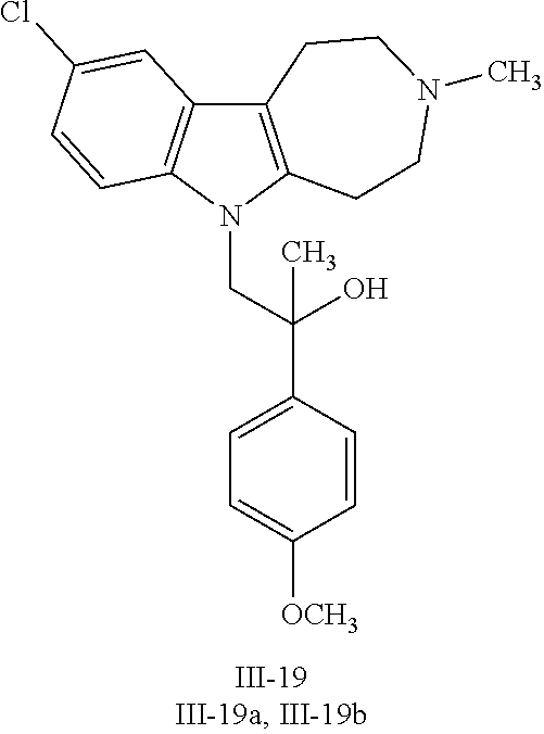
N1(CC(C2=CC=C([OCH3])C=C2)(O)C)C2=C(C3=C1C=CC(Cl)=C3)CCN(C)CC2
